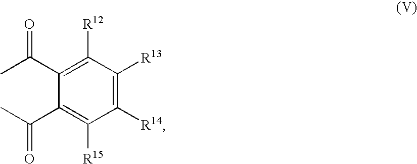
C1([R14])=C([R13])C([R12])=C(C(C)=O)C(C(C)=O)=C1[R15]
